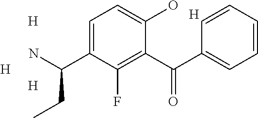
C1(C(C2=CC=CC=C2)=O)=C(F)C(C(N)CC)=CC=C1O.[H].[H].[H].[H]
